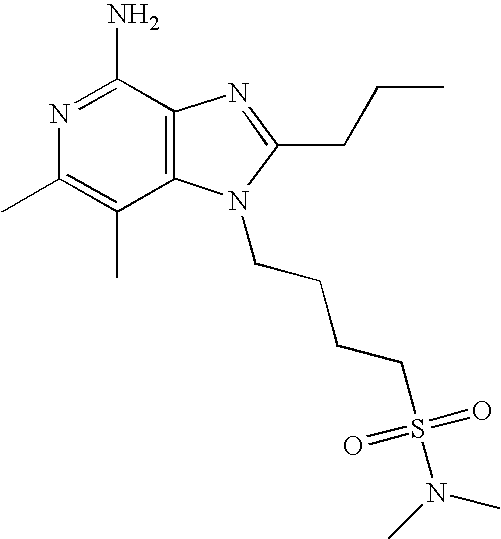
CC1=C(C)C2=C(C(N)=N1)N=C(CCC)N2CCCCS(=O)(=O)N(C)C
